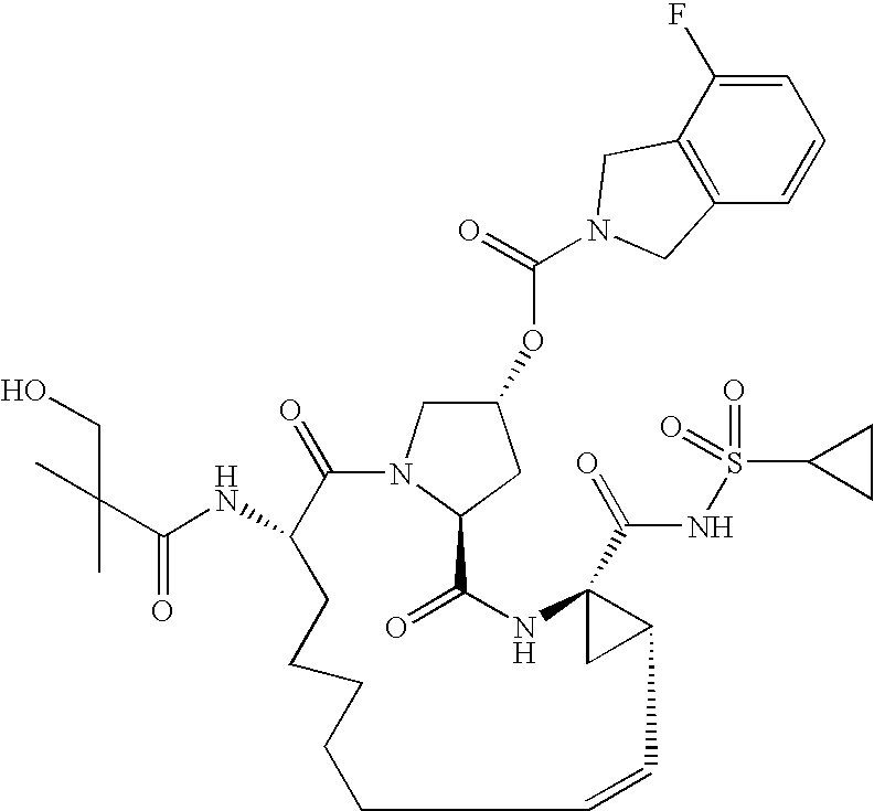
C1=C(F)C2=C(C=C1)CN(C(=O)OC1CN3C(C1)C(=O)NC1(C(=O)NS(=O)(=O)C4CC4)CC1C=CCCCCCC(NC(C(CO)(C)C)=O)C3=O)C2
